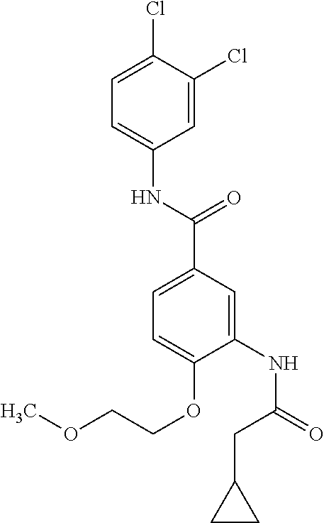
C1=C(Cl)C(Cl)=CC=C1NC(=O)C1=CC=C(OCCOC)C(NC(CC2CC2)=O)=C1
